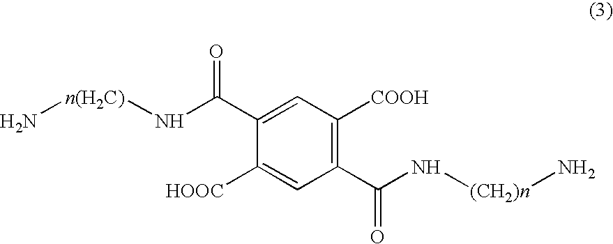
N[n(H2C)]NC(C1=CC([COOH])=C(C(N[(CH2)n]N)=O)C=C1[HOOC])=O
